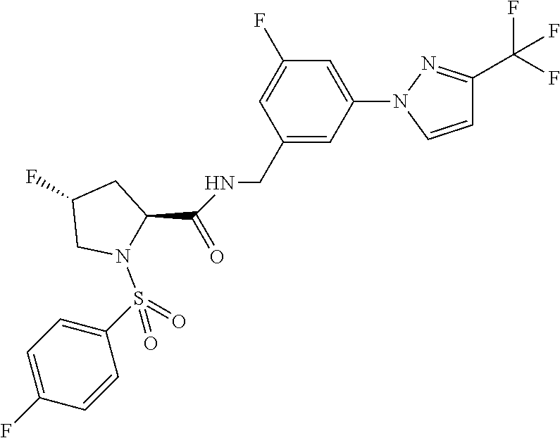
N1(S(=O)(=O)C2=CC=C(F)C=C2)C(C(NCC2=CC(N3C=CC(C(F)(F)F)=N3)=CC(F)=C2)=O)CC(F)C1
